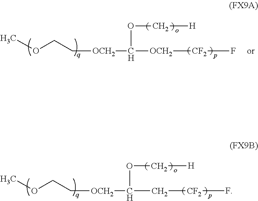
C([OCH2]C([OCH2][CF2]F)OC[H])COC.C([OCH2]C(C[CF2]F)OC[H])COC
